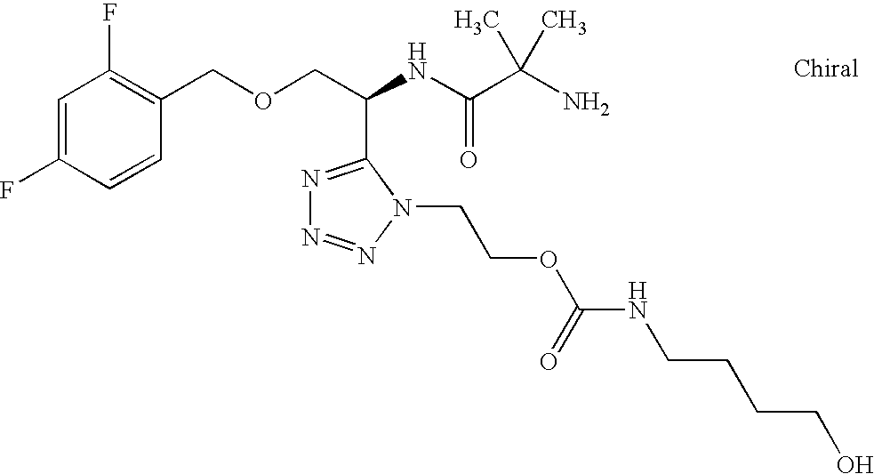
N1=C(C(COCC2=C(F)C=C(F)C=C2)NC(C(N)(C)C)=O)N(CCOC(NCCCCO)=O)N=N1
